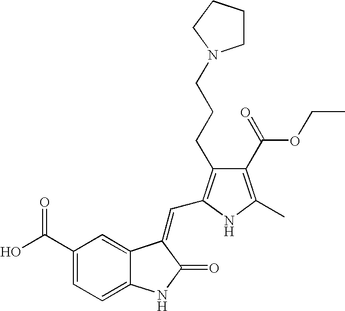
C1(C(=O)O)=CC=C2C(=C1)C(=CC1=C(CCCN3CCCC3)C(C(OCC)=O)=C(C)N1)C(=O)N2
